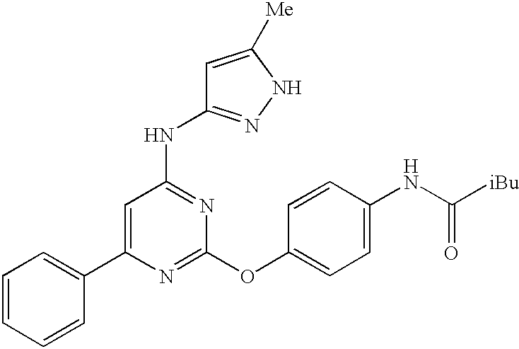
C1=CC=CC(C2=CC(NC3=NNC([Me])=C3)=NC(OC3=CC=C(NC([iBu])=O)C=C3)=N2)=C1
